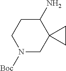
N1([Boc])CC2(C(N)CC1)CC2
